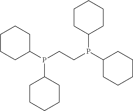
C1CCC(P(CCP(C2CCCCC2)C2CCCCC2)C2CCCCC2)CC1
